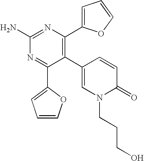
C1(C2=C(C3=CC=CO3)N=C(N)N=C2C2=CC=CO2)=CN(CCCO)C(=O)C=C1
